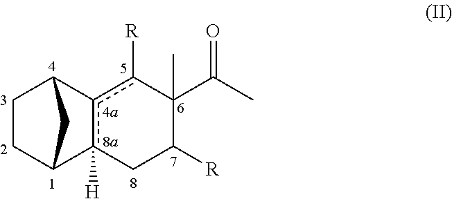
C1CC2c3([H])c(c([R])C(C(=O)C)(C)C([R])C3)C1C2
